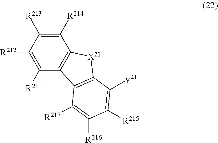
C1([R211])=C([R212])C([R213])=C([R214])C2=C1C1=C([X21]2)C([y21])=C([R215])C([R216])=C1[R217]
